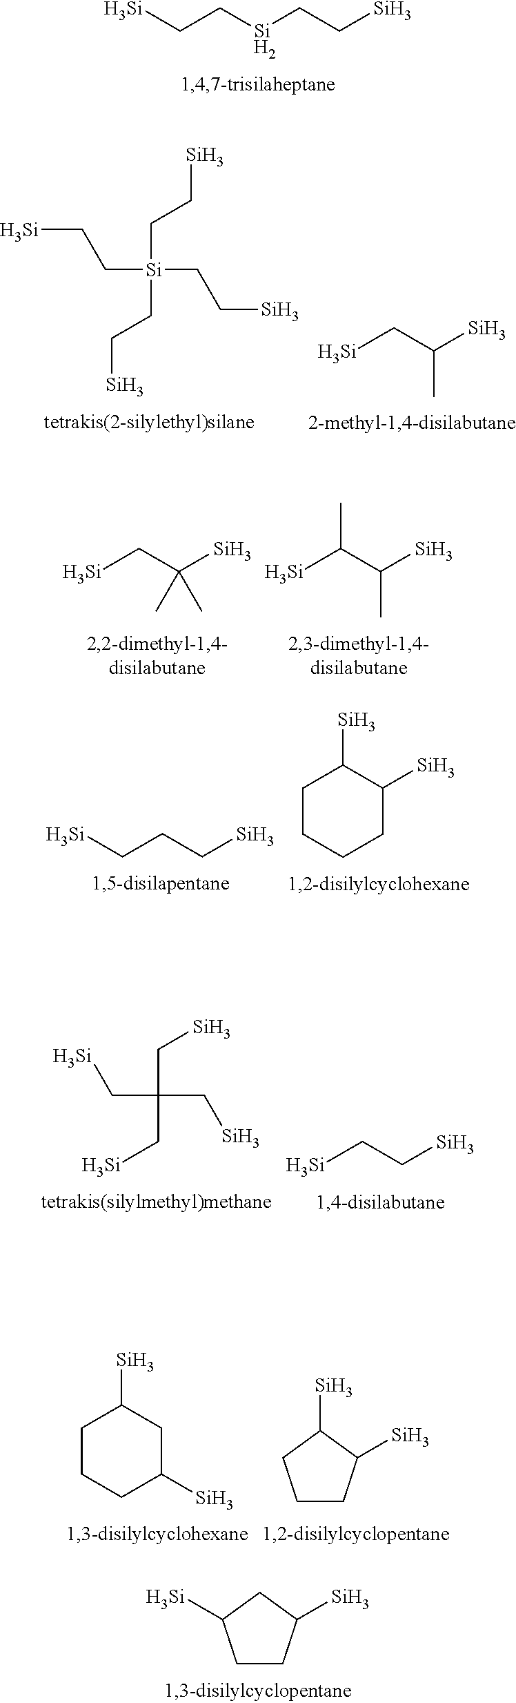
[Si]CC[Si]CC[Si].[Si]CC[Si](CC[Si])(CC[Si])CC[Si].[Si]CC([Si])C.[Si]CC([Si])(C)C.[Si]C(C([Si])C)C.C(C[Si])C[Si].C1CCCC([Si])C1[Si].[Si]CC[Si].[Si]CC(C[Si])(C[Si])C[Si].C1CCC([Si])CC1[Si].C1CC([Si])C([Si])C1.C1CC([Si])CC1[Si]
